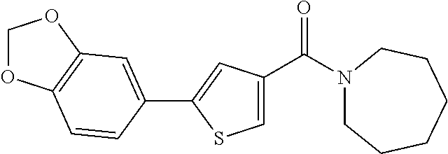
N1(C(C2=CSC(C3=CC4=C(OCO4)C=C3)=C2)=O)CCCCCC1
